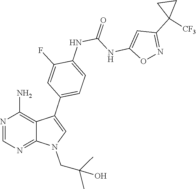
C1=NC(N)=C2C(C3=CC=C(NC(=O)NC4=CC(C5([CF3])CC5)=NO4)C(F)=C3)=CN(CC(C)(C)O)C2=N1
